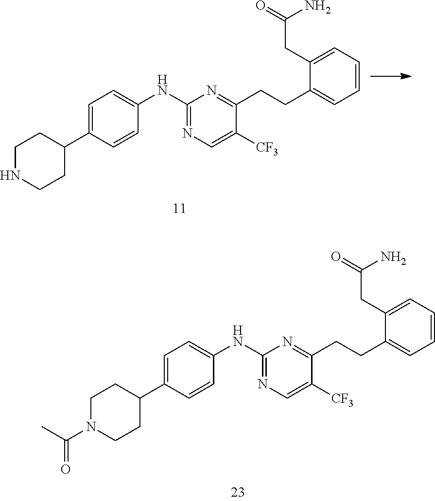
C1CC(C2=CC=C(NC3=NC=C([CF3])C(CCC4=CC=CC=C4CC(=O)N)=N3)C=C2)CCN1C(=O)C.C1NCCC(C2=CC=C(NC3=NC=C([CF3])C(CCC4=CC=CC=C4CC(=O)N)=N3)C=C2)C1
